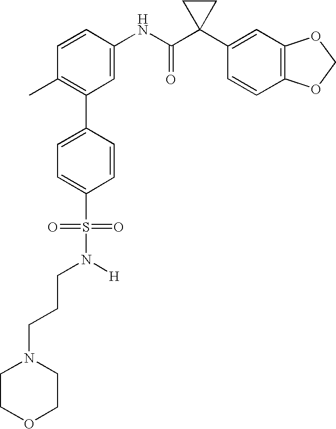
C1(NC(C2(C3=CC4=C(C=C3)OCO4)CC2)=O)=CC(C2=CC=C(S(N(CCCN3CCOCC3)[H])(=O)=O)C=C2)=C(C)C=C1
